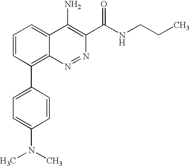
C1=CC(C2=CC=C(N(C)C)C=C2)=C2C(=C1)C(N)=C(C(NCCC)=O)N=N2
